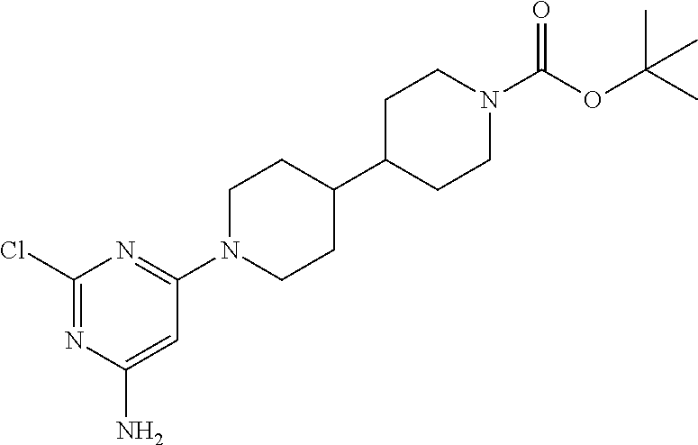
C1(Cl)=NC(N)=CC(N2CCC(C3CCN(C(OC(C)(C)C)=O)CC3)CC2)=N1
